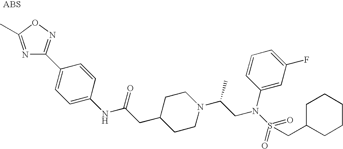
C1(C2=CC=C(NC(CC3CCN(C(C)CN(C4=CC(F)=CC=C4)S(=O)(=O)CC4CCCCC4)CC3)=O)C=C2)=NOC(C)=N1
